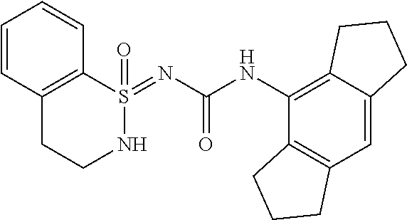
C12=C(C=C3C(=C1NC(=O)N=S1(=O)C4=C(CCN1)C=CC=C4)CCC3)CCC2
